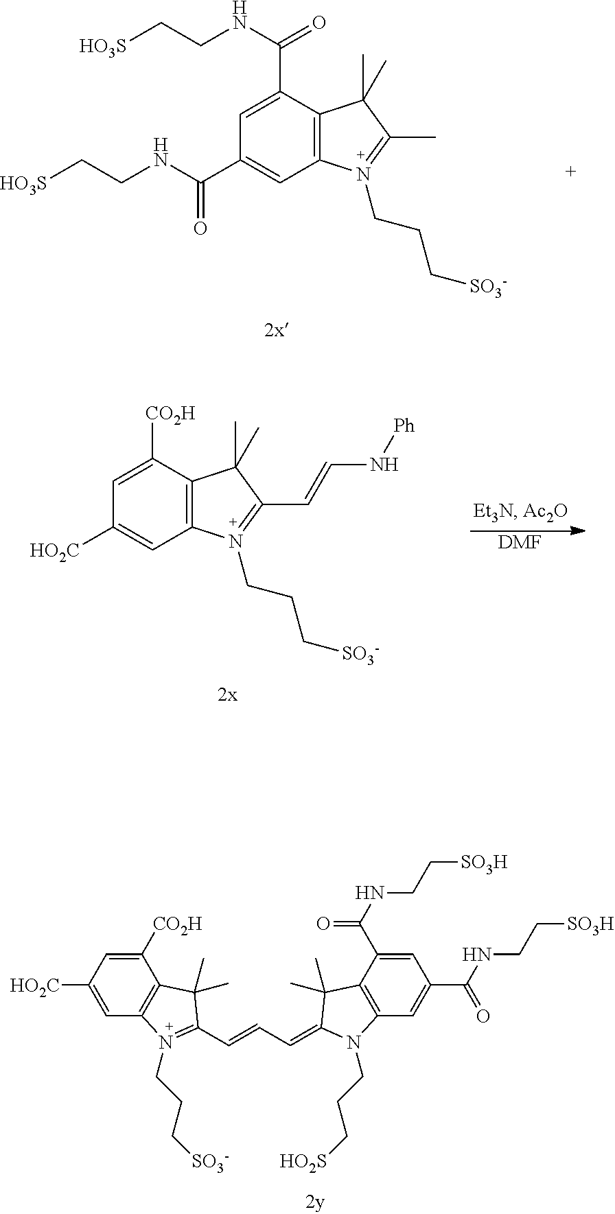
C1=C(C(NCC[HO3S])=O)C2=C(C=C1C(NCC[HO3S])=O)N(CCC[SO3-])=C(C)C2(C)C.C1=C([CO2H])C2=C(C=C1[HO2C])N(CCC[SO3-])=C(C=CN[Ph])C2(C)C.[DMF].C1([CO2H])=CC([HO2C])=CC2=C1C(C)(C)C(C=CC=C1C(C)(C)C3=C(C=C(C(=O)NCC[SO3H])C=C3C(NCC[SO3H])=O)N1CCC[HO2S])=N2CCC[SO3-]
